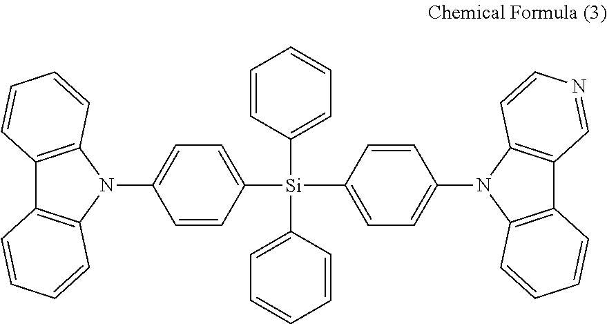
C12=C(N(C3=CC=C([Si](C4=CC=CC=C4)(C4=CC=CC=C4)C4=CC=C(N5C6=C(C7=C5C=CN=C7)C=CC=C6)C=C4)C=C3)C3=C1C=CC=C3)C=CC=C2
